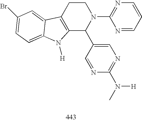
C12=C(CCN(C3=NC=CC=N3)C1C1=CN=C(N(C)[H])N=C1)C1=CC(Br)=CC=C1N2[H]
